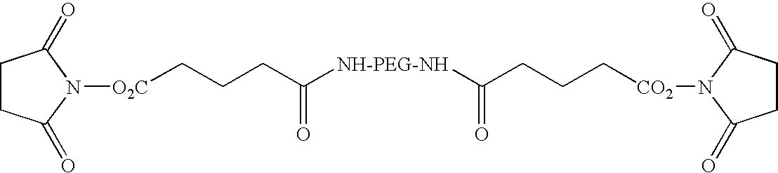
[O2C](CCCC([NH-PEG-NH]C(=O)CCC[CO2]N1C(=O)CCC1=O)=O)N1C(=O)CCC1=O
